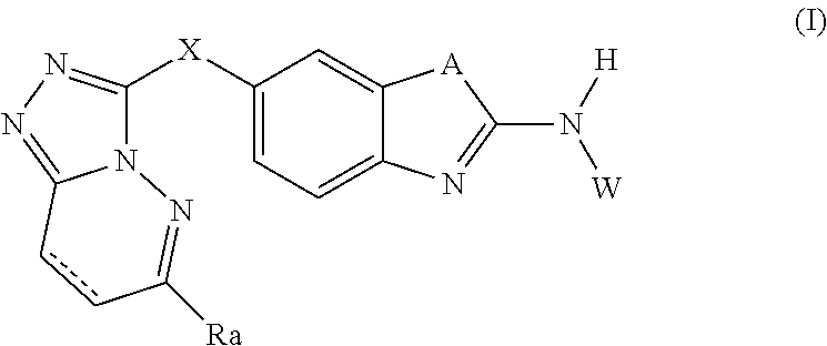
C1=C2C(=CC=C1[X]C1=NN=C3N1N=C([Ra])cc3)N=C(N([W])[H])[A]2
